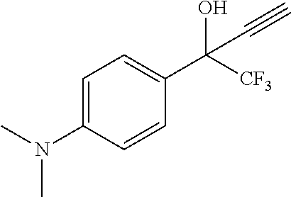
C(O)(C#C)(C1=CC=C(N(C)C)C=C1)[CF3]
